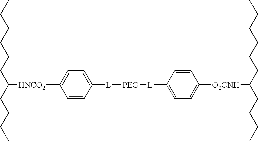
C1=CC([L][PEG][L]C2=CC=C([O2CNH]C(CCCC)CCCCCC)C=C2)=CC=C1[HNCO2]C(CCCCCC)CCCC
